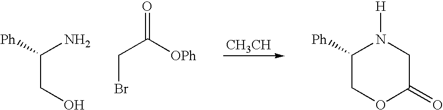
NC(CO)[Ph].C(CBr)(=O)[OPh].[CH3CH].N1([H])C([Ph])COC(=O)C1
